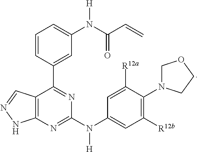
C12=C(N=C(N(C3=CC([R12b])=C(N4COCC4)C([R12a])=C3)[H])N=C1C1=CC(N([H])C(C=C)=O)=CC=C1)NN=C2
